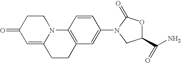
C1=C2N(CCC1=O)C1=C(CC2)C=C(N2C(=O)OC(C(N)=O)C2)C=C1
